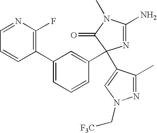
C1(C2=CC=CC(C3(C4=CN(C[F3C])N=C4C)N=C(N)N(C)C3=O)=C2)=C(F)N=CC=C1
